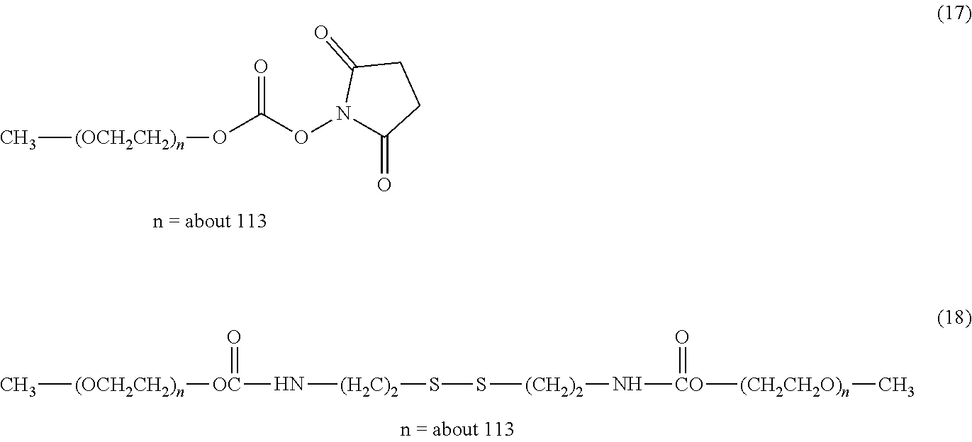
C[(OCH2CH2)n]OC(ON1C(=O)CCC1=O)=O.C[(OCH2CH2)n][OC](N[(H2C)2]SS[(CH2)2]N[CO]([(CH2CH2O)n]C)=O)=O
